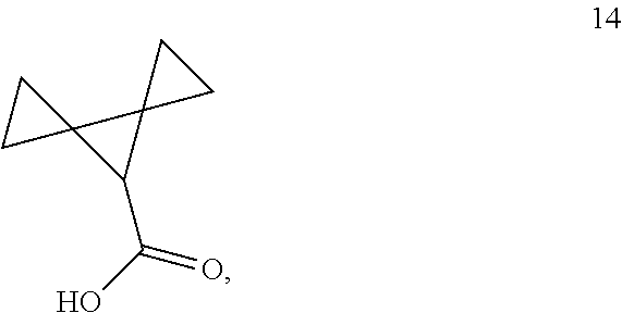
OC(C1C2(C13CC3)CC2)=O
